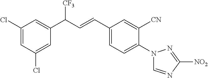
C1(Cl)=CC(Cl)=CC(C([CF3])C=CC2=CC=C(N3C=NC([NO2])=N3)C([CN])=C2)=C1
